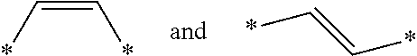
C(=C*)*.*C=C*
